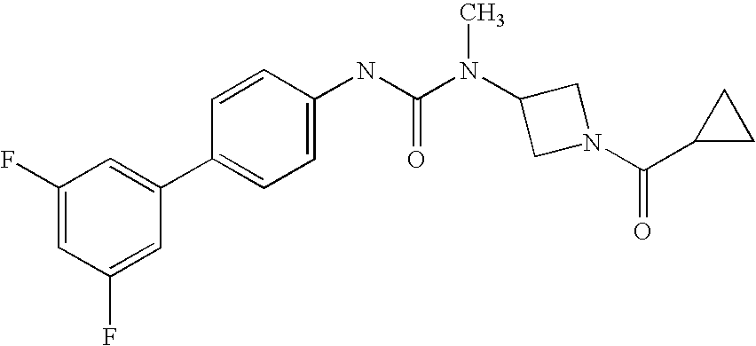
C1(F)=CC(F)=CC(C2=CC=C(NC(N(C3CN(C(C4CC4)=O)C3)C)=O)C=C2)=C1
